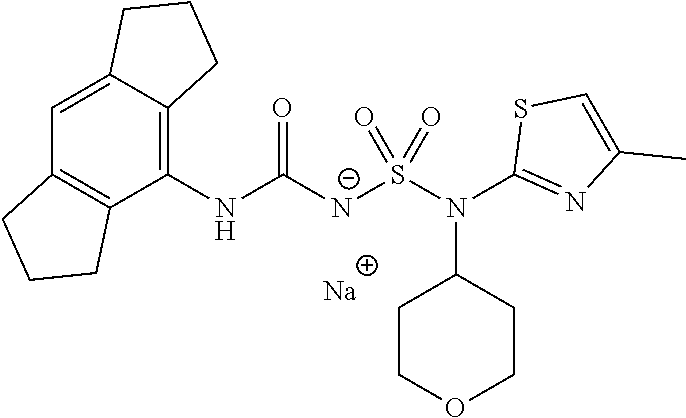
[Na].C1(NC([N-]S(N(C2=NC(C)=CS2)C2CCOCC2)(=O)=O)=O)=C2C(=CC3=C1CCC3)CCC2
